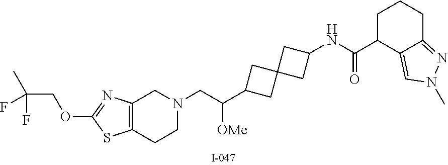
C(COC1=NC2=C(S1)CCN(CC([OMe])C1CC3(C1)CC(NC(C1C4=CN(C)N=C4CCC1)=O)C3)C2)(F)(F)C
